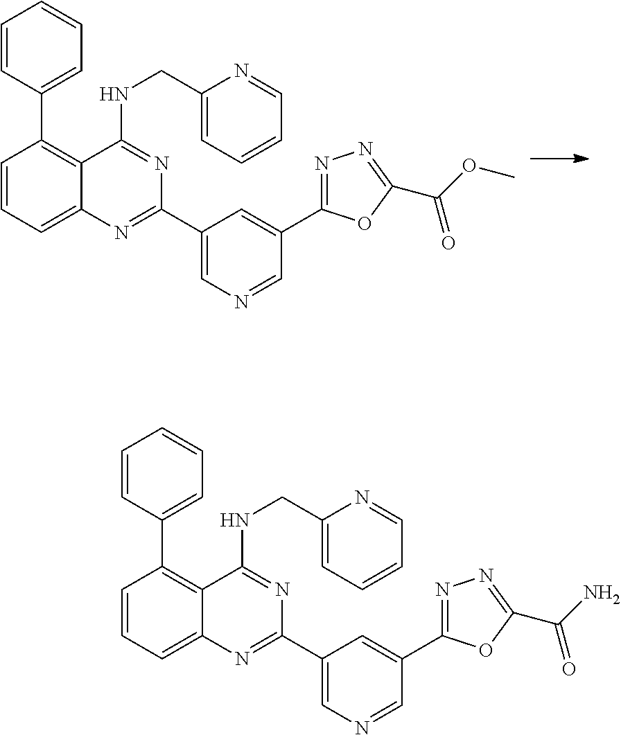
C1=CC(C2=C3C(=CC=C2)N=C(C2=CN=CC(C4=NN=C(C(OC)=O)O4)=C2)N=C3NCC2=CC=CC=N2)=CC=C1.C1=CC(C2=C3C(=CC=C2)N=C(C2=CN=CC(C4=NN=C(C(N)=O)O4)=C2)N=C3NCC2=CC=CC=N2)=CC=C1
